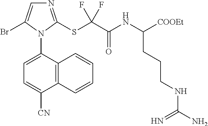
C12=C(C(N3C(Br)=CN=C3SC(C(NC([COOEt])CCCNC(N)=N)=O)(F)F)=CC=C1[CN])C=CC=C2
